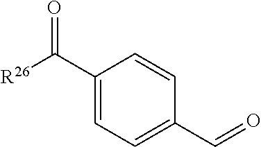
[R26]C(C1=CC=C(C=O)C=C1)=O
